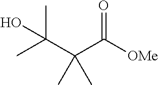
CC(C(C([OMe])=O)(C)C)(C)O
